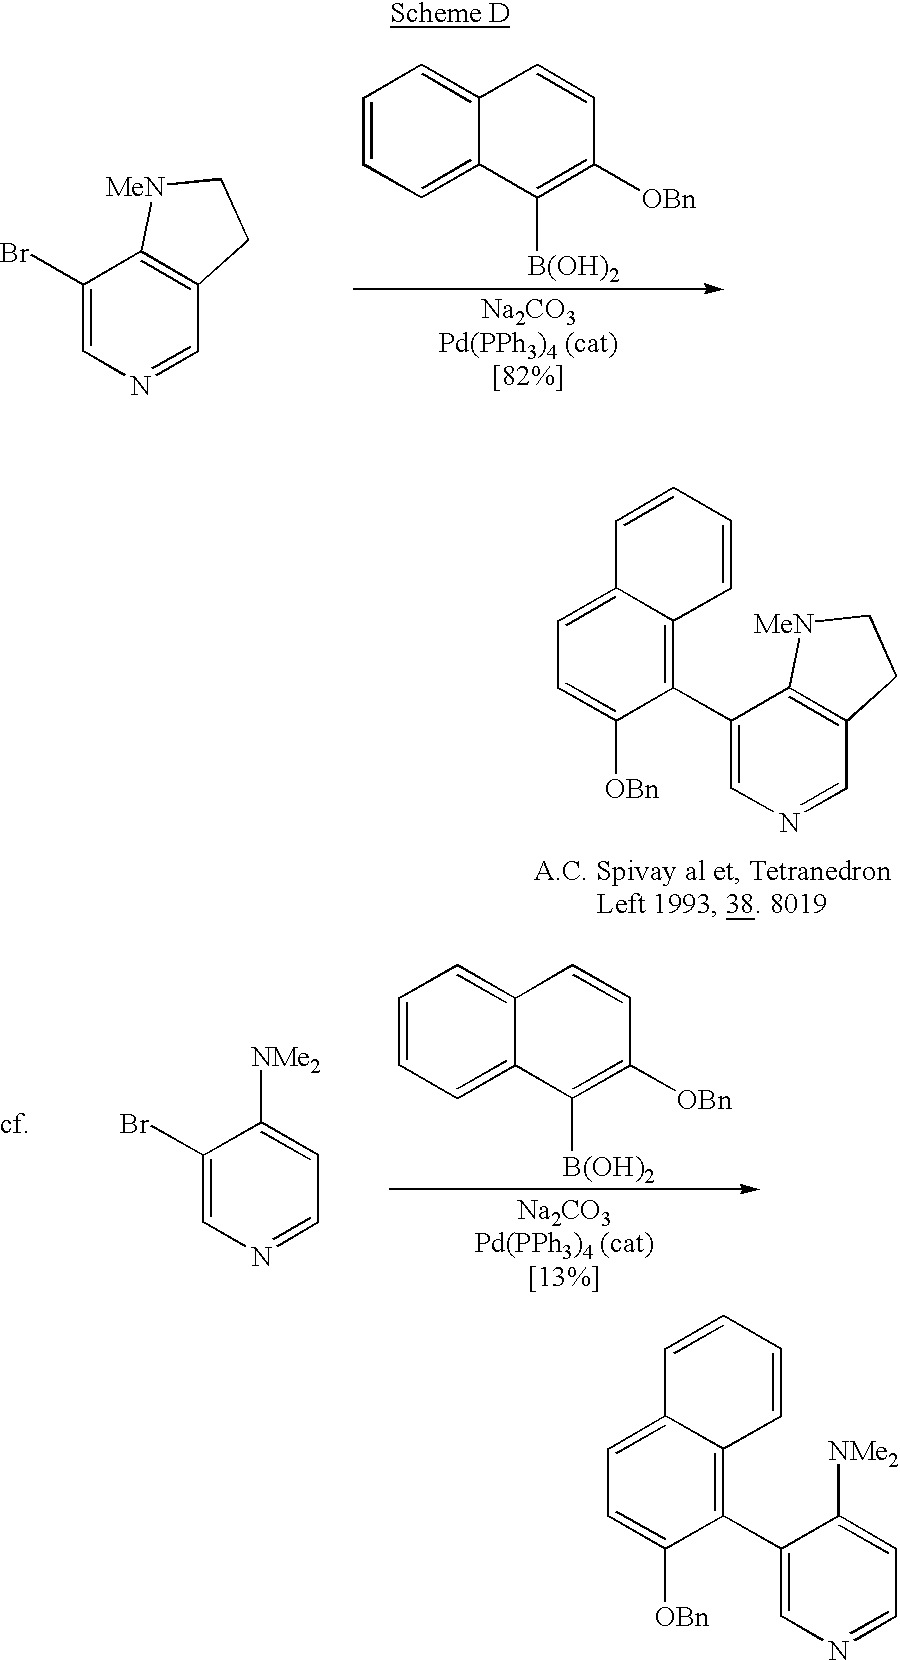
C1(Br)=CN=CC2=C1[MeN]CC2.C1=CC=C2C(=C1)C=CC([OBn])=C2[B(OH)2].[cf].C1(Br)=CN=CC=C1[NMe2].C1=CC=C2C(=C1)C=CC([OBn])=C2[B(OH)2].C12=CC=C([OBn])C(C3=CN=CC=C3[NMe2])=C1C=CC=C2.C12=CC=C([OBn])C(C3=CN=CC4=C3[MeN]CC4)=C1C=CC=C2
